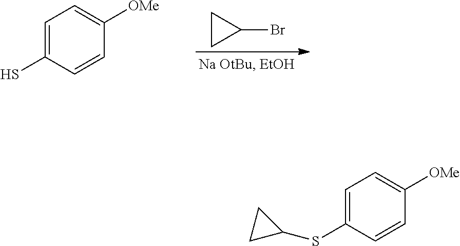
C1CC1Br.C1=C(S)C=CC([OMe])=C1.C1=C(SC2CC2)C=CC([OMe])=C1
